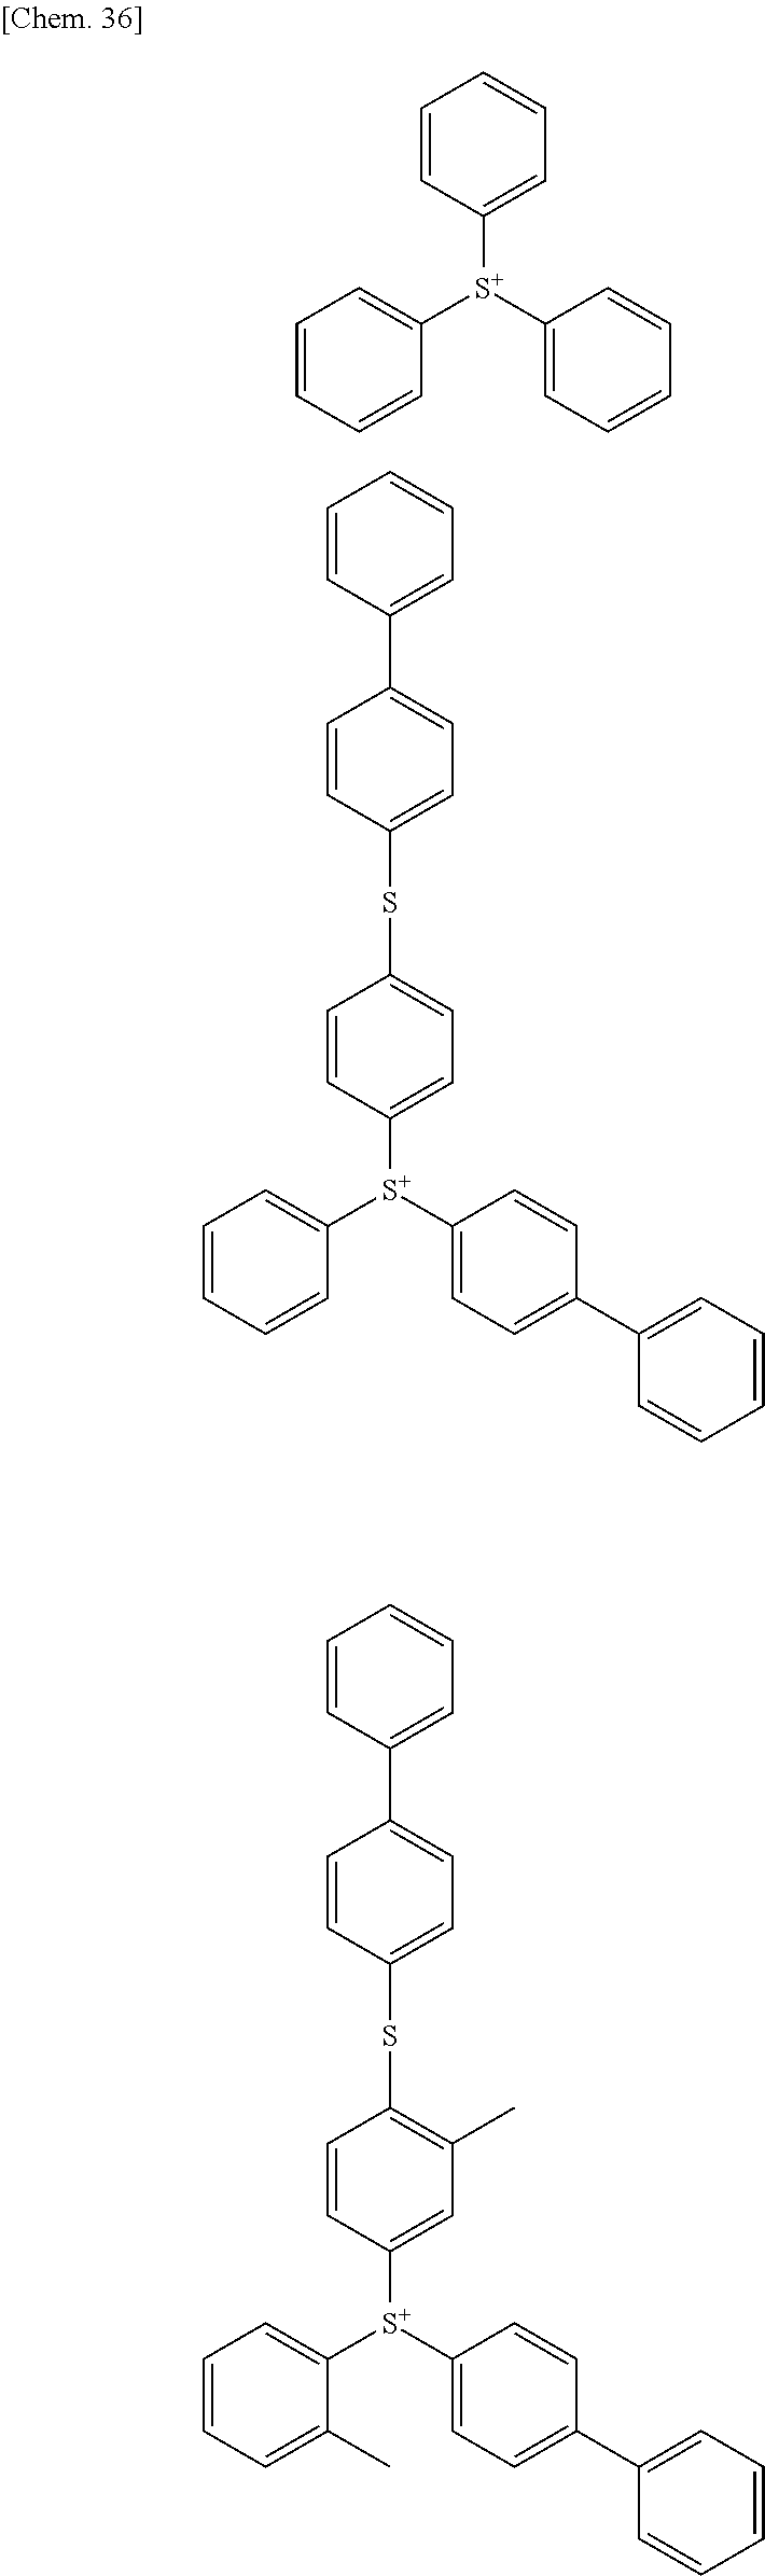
C1([S+](C2=CC=CC=C2)C2=CC=CC=C2)=CC=CC=C1.C1([S+](C2=CC=C(C3=CC=CC=C3)C=C2)C2=CC=CC=C2)=CC=C(SC2=CC=C(C3=CC=CC=C3)C=C2)C=C1.C1([S+](C2=CC=C(C3=CC=CC=C3)C=C2)C2=CC=CC=C2C)=CC(C)=C(SC2=CC=C(C3=CC=CC=C3)C=C2)C=C1
